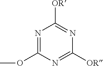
N1=C(OC)N=C([OR])N=C1[OR]
